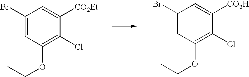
C1(Br)=CC(OCC)=C(Cl)C([CO2Et])=C1.C1(Br)=CC(OCC)=C(Cl)C([CO2H])=C1
